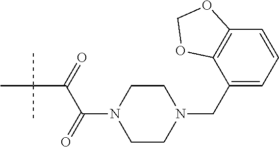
C1(CN2CCN(C(C(=O)C(C)(C)C)=O)CC2)=CC=CC2=C1OCO2
